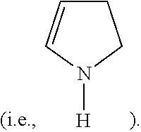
[H]N1CCC=C1
